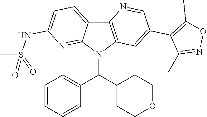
C12=C(N(C(C3CCOCC3)C3=CC=CC=C3)C3=NC(NS(C)(=O)=O)=CC=C13)C=C(C1=C(C)ON=C1C)C=N2
